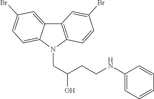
C12=C(N(CC(CCNC3=CC=CC=C3)O)C3=CC=C(Br)C=C13)C=CC(Br)=C2
